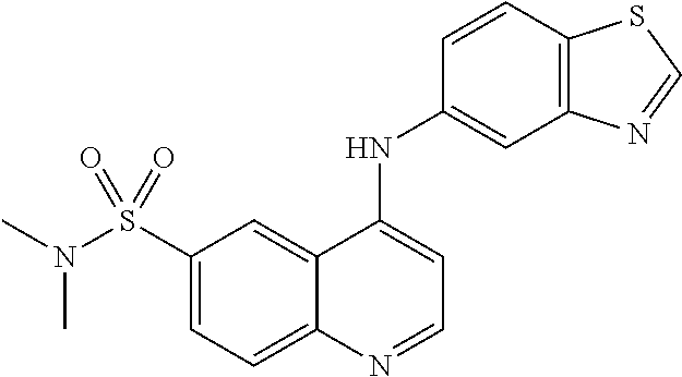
N(S(C1=CC=C2C(=C1)C(NC1=CC3=C(C=C1)SC=N3)=CC=N2)(=O)=O)(C)C
